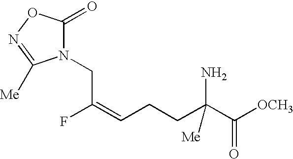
N1(CC(=CCCC(C([OCH3])=O)(N)[Me])F)C(=O)ON=C1[Me]
